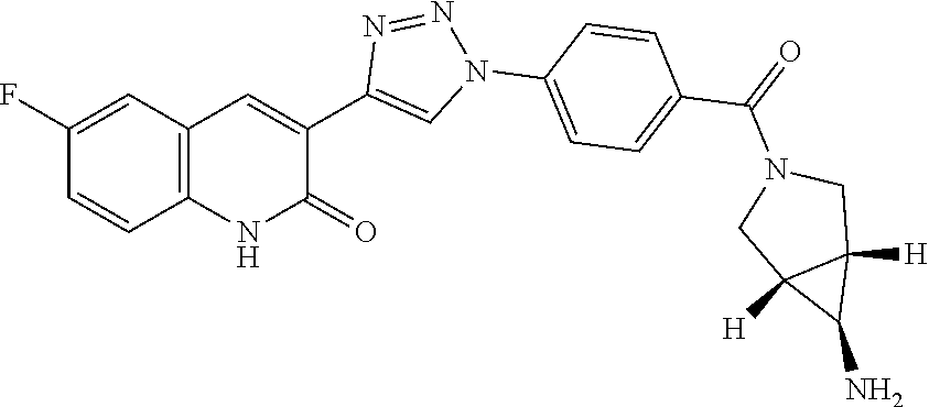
C12=C(C=C(F)C=C1)C=C(C1=CN(C3=CC=C(C(=O)N4CC5([H])C([H])(C4)C5N)C=C3)N=N1)C(=O)N2
